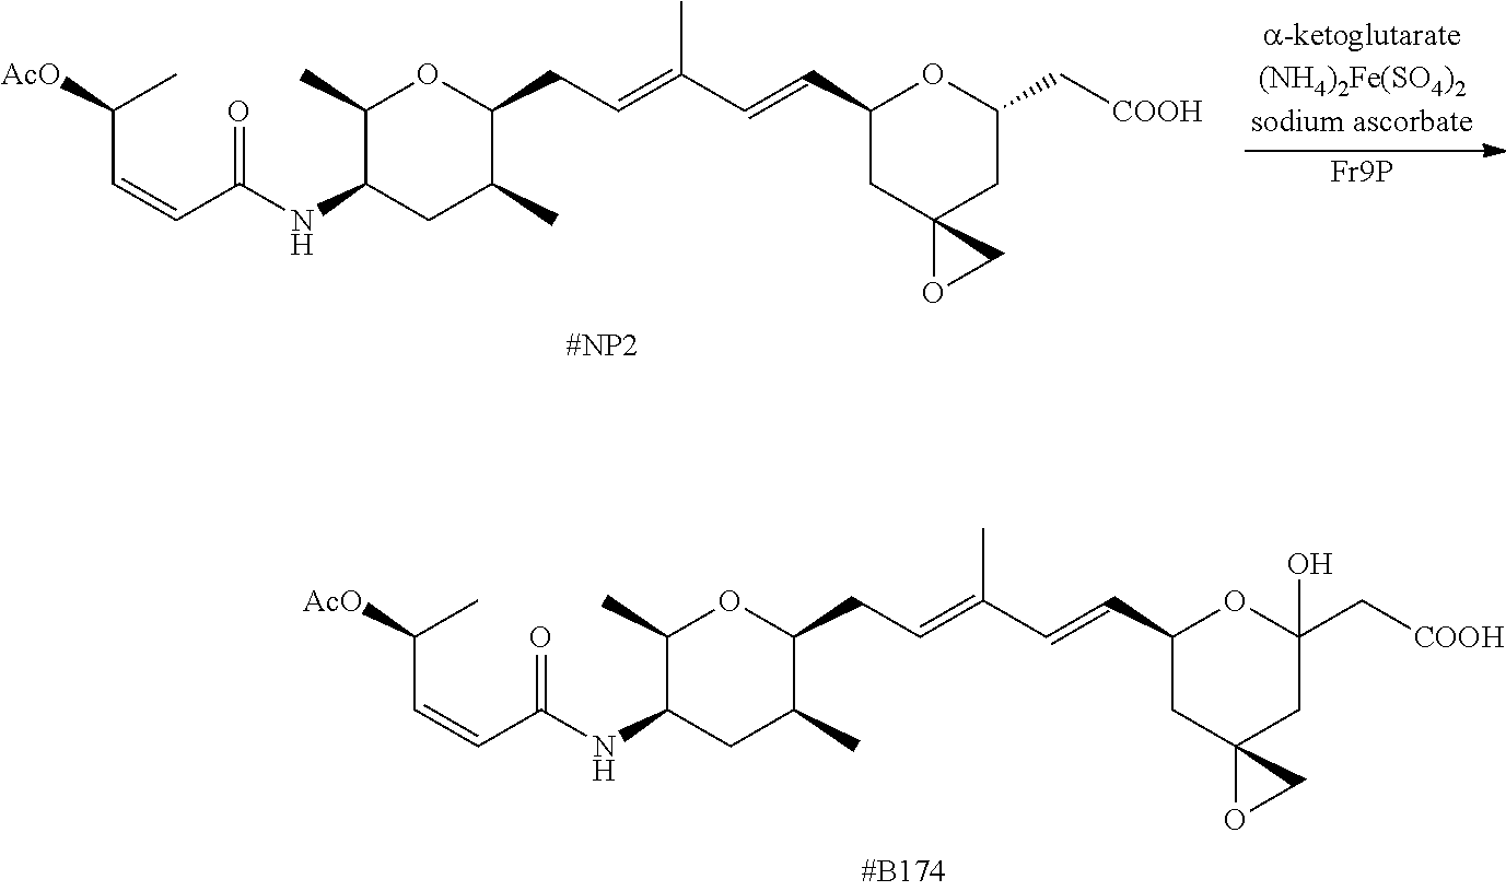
C(=CC(NC1CC(C)C(CC=C(C=CC2CC3(CC(C[COOH])(O)O2)OC3)C)OC1C)=O)C([AcO])C.C(=CC(NC1CC(C)C(CC=C(C=CC2CC3(CC(C[COOH])O2)OC3)C)OC1C)=O)C([AcO])C.[Fr9P]
